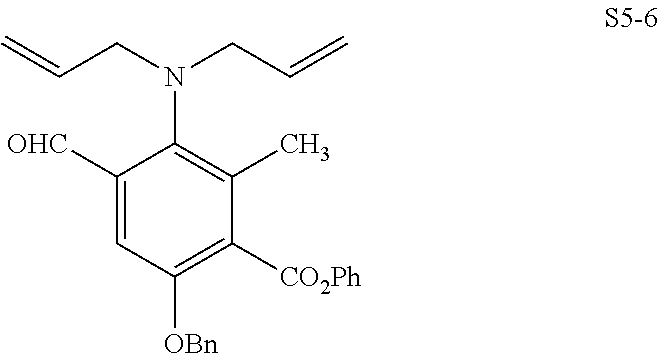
C1([OHC])=CC([OBn])=C([CO2Ph])C(C)=C1N(CC=C)CC=C
